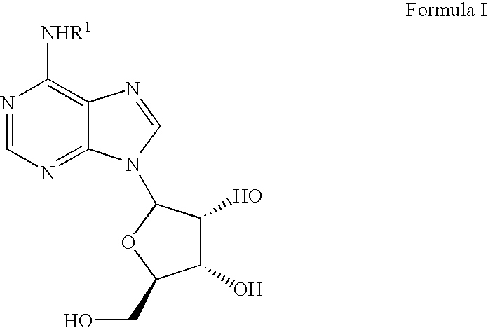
N1=CN=C2C(=C1[NHR1])N=CN2C1C(O)C(O)C(CO)O1
